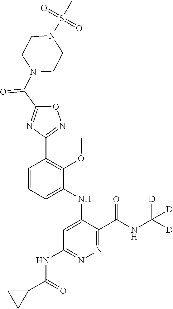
C1=CC=C(NC2=CC(NC(C3CC3)=O)=NN=C2C(NC([D])([D])[D])=O)C(OC)=C1C1=NOC(C(N2CCN(S(C)(=O)=O)CC2)=O)=N1
